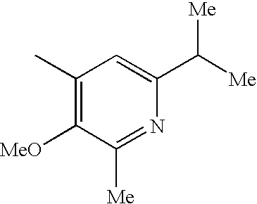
C1(C)=C([MeO])C([Me])=NC(C([Me])[Me])=C1
